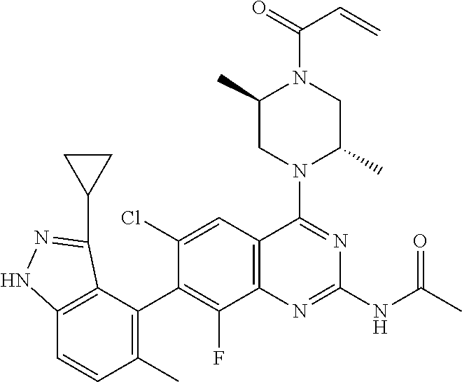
C12=C(C(C3=C(F)C4=C(C=C3Cl)C(N3C(C)CN(C(C=C)=O)C(C)C3)=NC(NC(=O)C)=N4)=C(C)C=C1)C(C1CC1)=NN2
